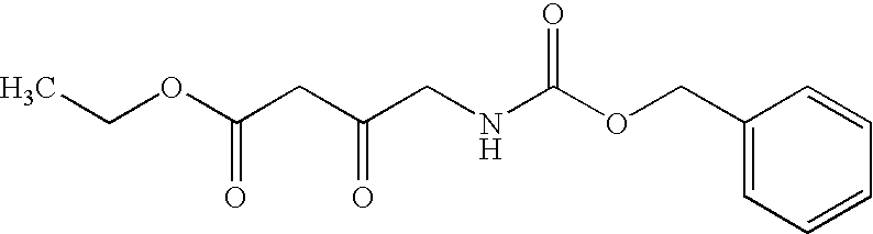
CCOC(CC(CNC(OCC1=CC=CC=C1)=O)=O)=O
